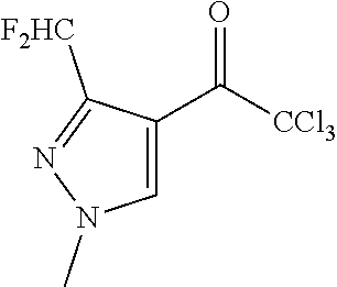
C1=C(C([CCl3])=O)C([F2HC])=NN1C
